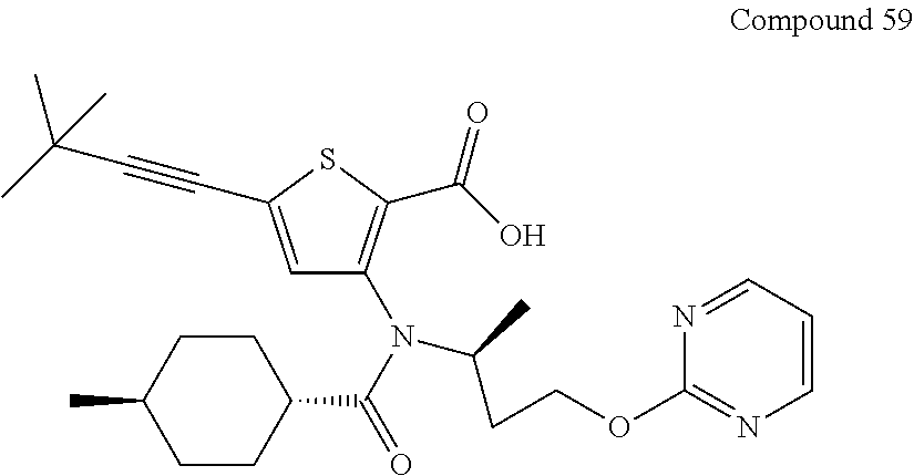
C1=C(C#CC(C)(C)C)SC(C(O)=O)=C1N(C(=O)C1CCC(C)CC1)C(CCOC1=NC=CC=N1)C
